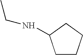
C1CCCC1NCC
